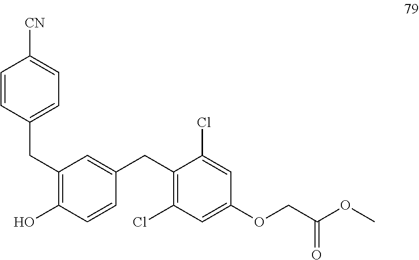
C1=CC(CC2=C(O)C=CC(CC3=C(Cl)C=C(OCC(OC)=O)C=C3Cl)=C2)=CC=C1[CN]
